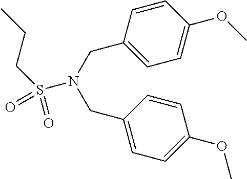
C1=C(CN(CC2=CC=C(OC)C=C2)S(CCC)(=O)=O)C=CC(OC)=C1
